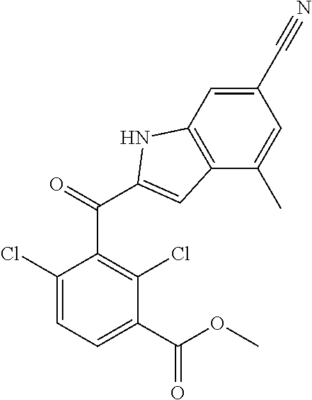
ClC1=CC=C(C(OC)=O)C(Cl)=C1C(C1=CC2=C(N1)C=C(C#N)C=C2C)=O
